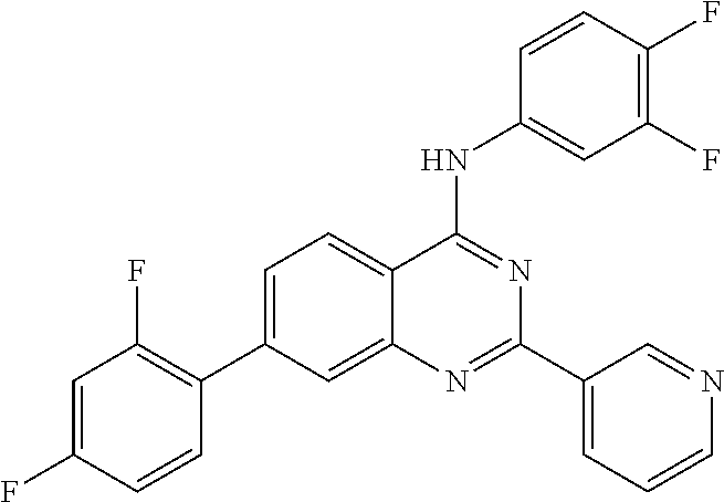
C1=C(C2=C(F)C=C(F)C=C2)C=C2C(=C1)C(NC1=CC(F)=C(F)C=C1)=NC(C1=CC=CN=C1)=N2
